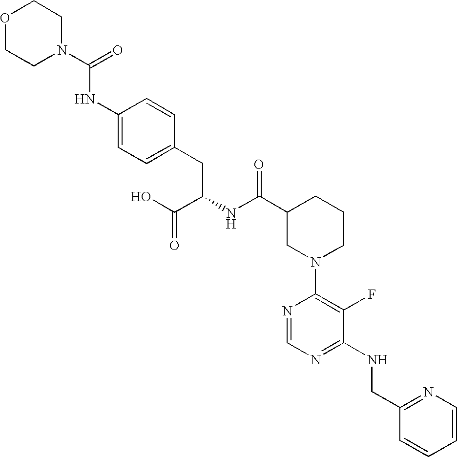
O1CCN(C(=O)NC2=CC=C(CC(NC(C3CN(C4=C(F)C(NCC5=NC=CC=C5)=NC=N4)CCC3)=O)C(O)=O)C=C2)CC1
